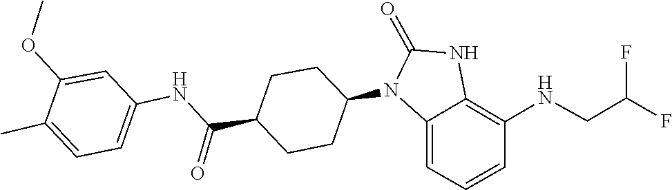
O=C1NC2=C(NCC(F)F)C=CC=C2N1C1CCC(C(NC2=CC=C(C)C(OC)=C2)=O)CC1
